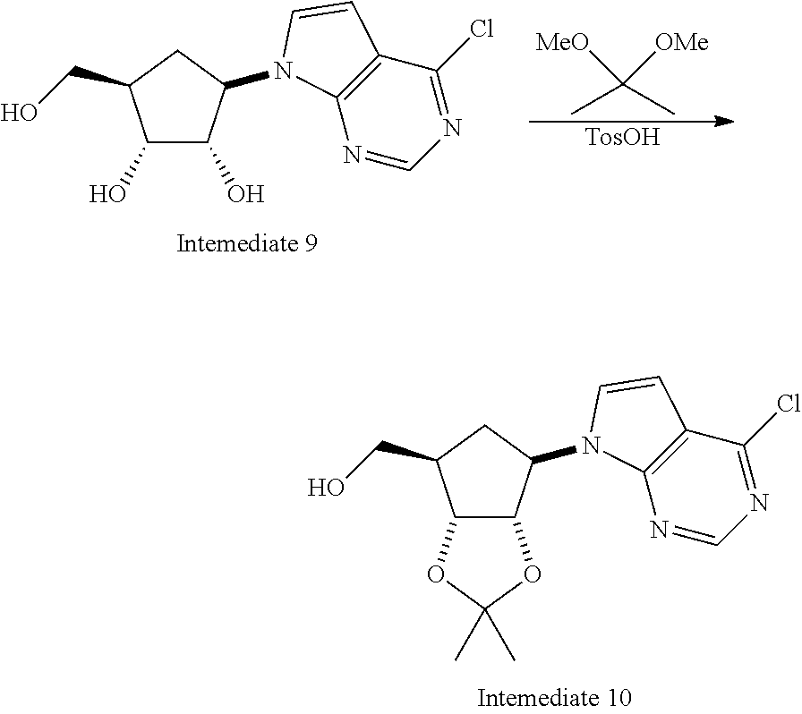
C12C(C(N3C4=C(C(Cl)=NC=N4)C=C3)CC1CO)OC(C)(C)O2.CC(C)([MeO])[OMe].[TosOH].C1(O)C(O)C(N2C3=C(C(Cl)=NC=N3)C=C2)CC1CO
